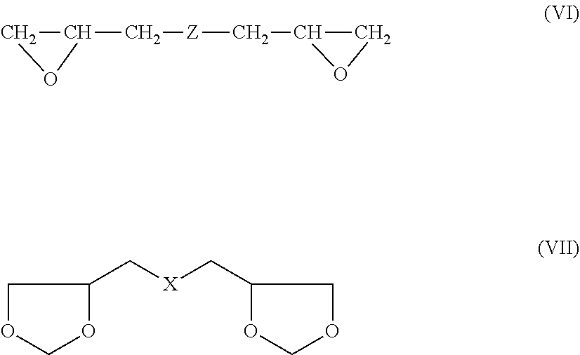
C1C(C[Z]CC2CO2)O1.C1(C[X]CC2OCOC2)OCOC1
